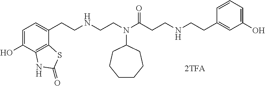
C1=C(O)C2=C(C(CCNCCN(C(CCNCCC3=CC(O)=CC=C3)=O)C3CCCCCC3)=C1)SC(=O)N2
